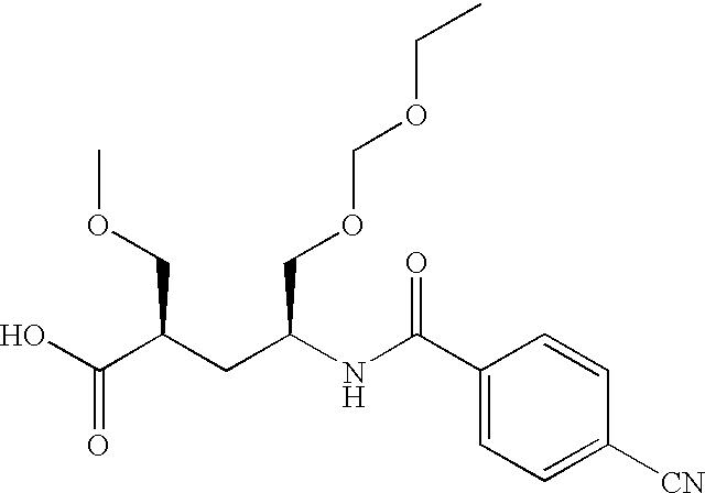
OC(C(COC)CC(NC(C1=CC=C([CN])C=C1)=O)COCOCC)=O
